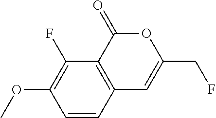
C1=CC2=C(C(F)=C1OC)C(=O)OC(CF)=C2
